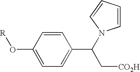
C1=C(O[R])C=CC(C(C[CO2H])N2C=CC=C2)=C1
